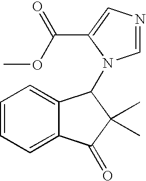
C1=CC=C2C(=C1)C(N1C=NC=C1C(=O)OC)C(C)(C)C2=O
